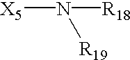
[X5]N([R19])[R18]
